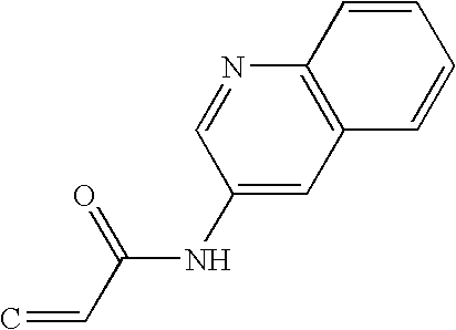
C(NC1=CC2=C(N=C1)C=CC=C2)(C=C)=O
